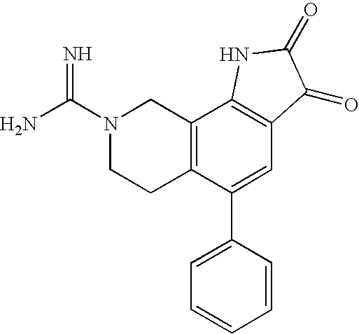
C12=C(C(C3=CC=CC=C3)=CC3=C1NC(=O)C3=O)CCN(C(N)=N)C2
